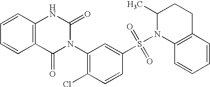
C1=CC2=C(C=C1)C(=O)N(C1=C(Cl)C=CC(S(N3C(C)CCC4=C3C=CC=C4)(=O)=O)=C1)C(=O)N2
